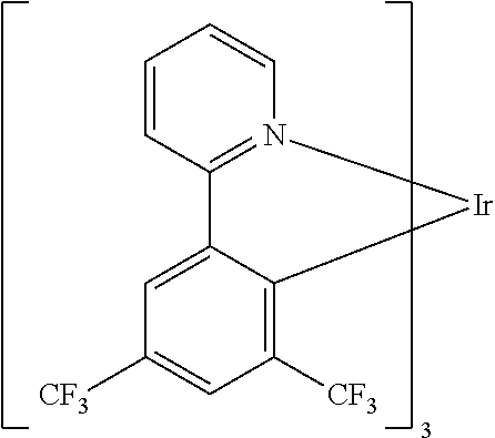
C12=C([CF3])C=C([CF3])C=C1C1=N(C=CC=C1)[Ir]2
